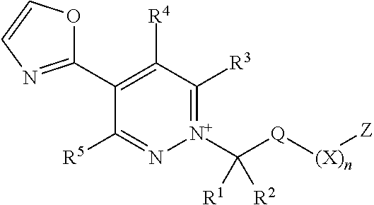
C1(C2=NC=CO2)=C([R4])C([R3])=[N+](C([Q][(X)n][Z])([R1])[R2])N=C1[R5]
